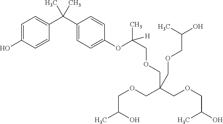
C1=C(O)C=CC(C(C2=CC=C(OC(C)(COCC(COCC(O)C)(COCC(C)O)COCC(O)C)[H])C=C2)(C)C)=C1
